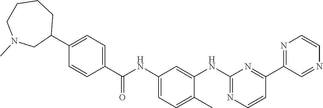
C1(C2=CC=C(C(NC3=CC=C(C)C(NC4=NC=CC(C5=NC=CN=C5)=N4)=C3)=O)C=C2)CCCCN(C)C1
